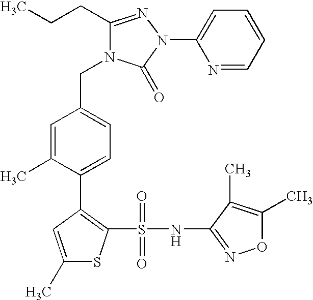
C1(CCC)=NN(C2=CC=CC=N2)C(=O)N1CC1=CC=C(C2=C(S(=O)(=O)NC3=NOC(C)=C3C)SC(C)=C2)C(C)=C1
